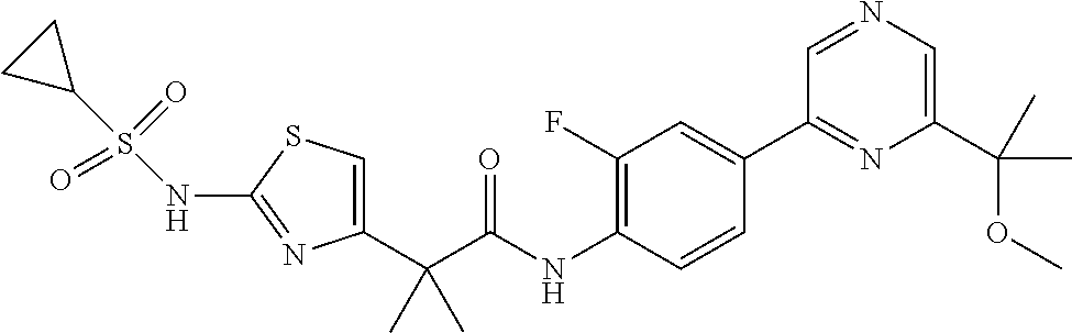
C1=C(C(C(NC2=C(F)C=C(C3=NC(C(OC)(C)C)=CN=C3)C=C2)=O)(C)C)N=C(NS(C2CC2)(=O)=O)S1
